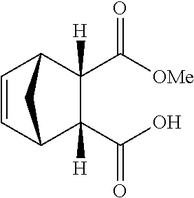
C(C1([H])C2C=CC(C1(C([OMe])=O)[H])C2)(=O)O
